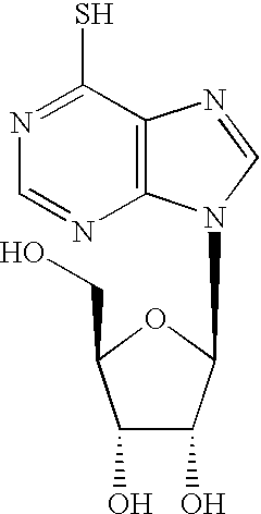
C12=C(C(S)=NC=N1)N=CN2C1C(O)C(O)C(CO)O1
